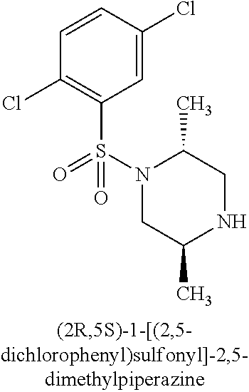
C1=C(Cl)C=CC(Cl)=C1S(N1CC(C)NCC1C)(=O)=O
